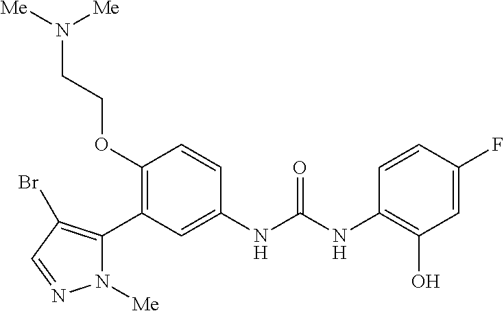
C1(OCCN([Me])[Me])=C(C2=C(Br)C=NN2[Me])C=C(NC(NC2=C(O)C=C(F)C=C2)=O)C=C1
